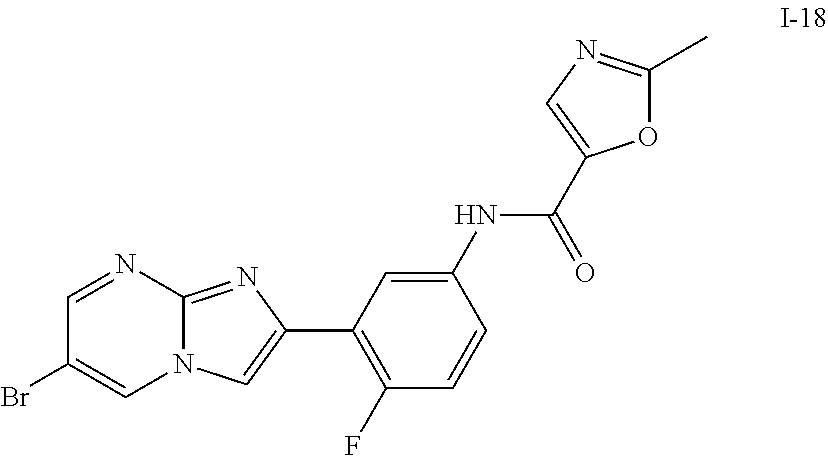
BrC1=CN2C(=NC(C3=C(F)C=CC(NC(=O)C4=CN=C(C)O4)=C3)=C2)N=C1
